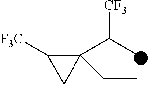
C1(C(C)[CF3])(CC)C([F3C])C1
